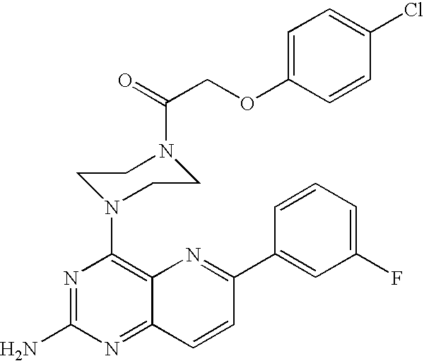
N1=C(N)N=C2C(=C1N1CCN(C(=O)COC3=CC=C(Cl)C=C3)CC1)N=C(C1=CC(F)=CC=C1)C=C2
